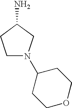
C1N(C2CCOCC2)CC(N)C1
